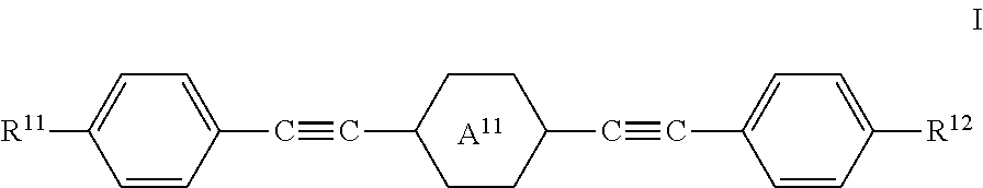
C1=CC([R12])=CC=C1C#CC1CCC(C#CC2=CC=C([R11])C=C2)CC1.[A11]
